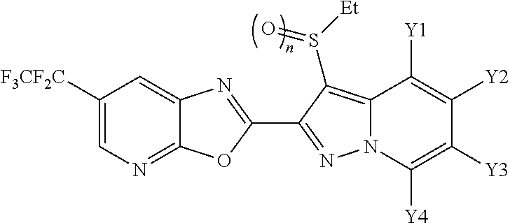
C12=NC=C([F3CF2C])C=C1N=C(C1=NN3C(=C1S([Et])=O)C([Y1])=C([Y2])C([Y3])=C3[Y4])O2
